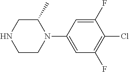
C1C(C)N(C2=CC(F)=C(Cl)C(F)=C2)CCN1
